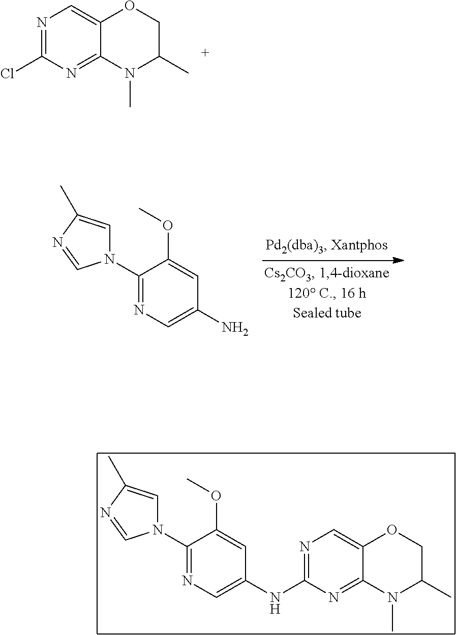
N1=C(Cl)N=C2C(=C1)OCC(C)N2C.C1(N2C=C(C)N=C2)=NC=C(N)C=C1OC.C1(N2C=C(C)N=C2)=NC=C(NC2=NC=C3C(=N2)N(C)C(C)CO3)C=C1OC
